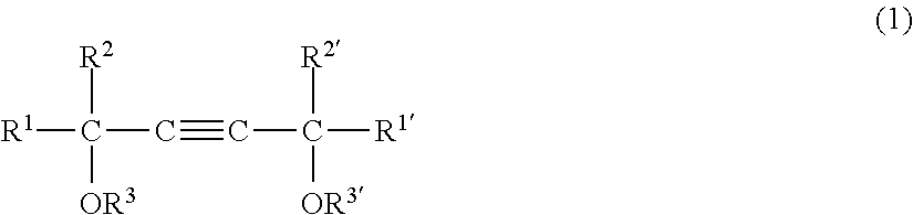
[R1]C(C#CC([R1])([R2])[OR3])([R2])[OR3]
